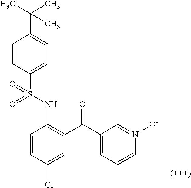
C1=CC(Cl)=CC(C(C2=CC=C[N+]([O-])=C2)=O)=C1NS(C1=CC=C(C(C)(C)C)C=C1)(=O)=O
